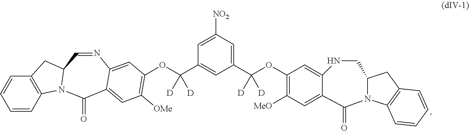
C12=C(C=CC=C1)N1C(C2)C=NC2=CC(OC(C3=CC(C(OC4=C([MeO])C=C5C(=C4)NCC4N(C6=C(C4)C=CC=C6)C5=O)([D])[D])=CC([NO2])=C3)([D])[D])=C([OMe])C=C2C1=O
